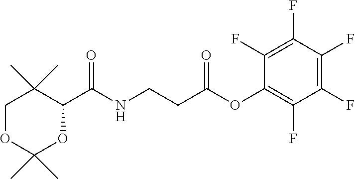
C1(C)(C)OCC(C)(C)C(C(NCCC(OC2=C(F)C(F)=C(F)C(F)=C2F)=O)=O)O1
